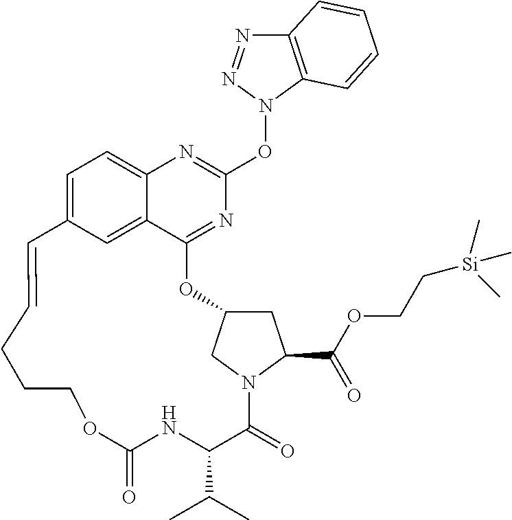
C1=C2C=C3C(=C1)N=C(ON1C4=C(N=N1)C=CC=C4)N=C3OC1CC(C(OCC[Si](C)(C)C)=O)N(C1)C(=O)C(C(C)C)NC(=O)OCCCC=C2
